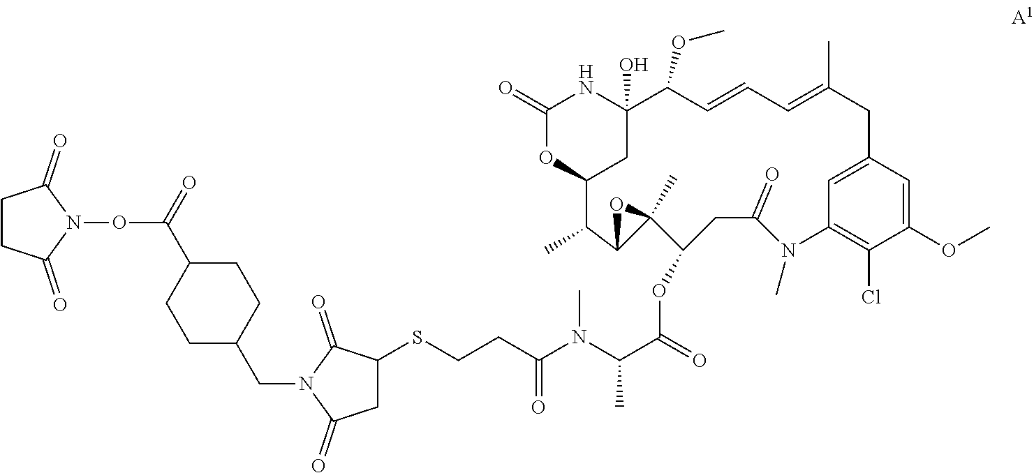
C1(OC)=CC2=CC(=C1Cl)N(C)C(=O)CC(OC(C(N(C(CCSC1CC(=O)N(CC3CCC(C(=O)ON4C(=O)CCC4=O)CC3)C1=O)=O)C)C)=O)C1(C)OC1C(C)C1OC(=O)NC(O)(C(OC)C=CC=C(C)C2)C1
